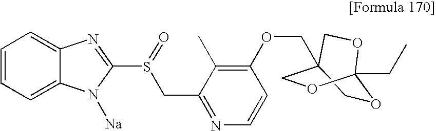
C1C2(COC3=C(C)C(CS(C4=NC5=CC=CC=C5N4[Na])=O)=NC=C3)COC(CC)(O1)OC2
